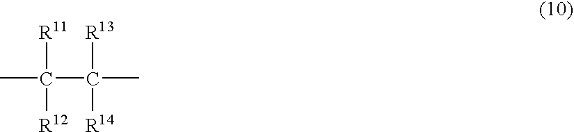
C(C(C)([R13])[R14])(C)([R11])[R12]
